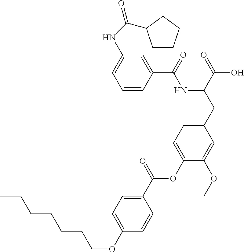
C1=CC(C(=O)NC(CC2=CC=C(OC(C3=CC=C(OCCCCCCC)C=C3)=O)C(OC)=C2)C(=O)O)=CC(NC(=O)C2CCCC2)=C1
